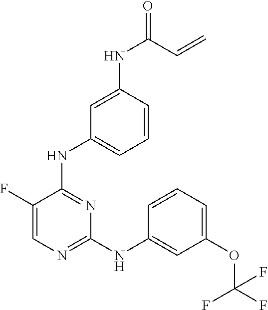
C1=C(F)C(NC2=CC=CC(NC(C=C)=O)=C2)=NC(NC2=CC(OC(F)(F)F)=CC=C2)=N1
